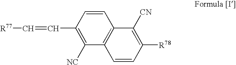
C1=CC(C=C[R77])=C([NC])C2=C1C([CN])=C([R78])C=C2
